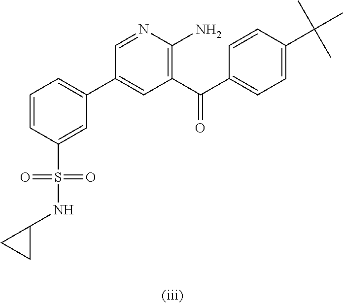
C1=CC(S(NC2CC2)(=O)=O)=CC(C2=CC(C(C3=CC=C(C(C)(C)C)C=C3)=O)=C(N)N=C2)=C1
